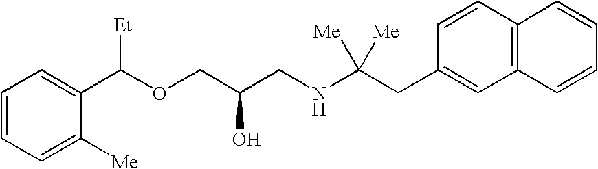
C1=C([Me])C(C(OCC(CNC(CC2=CC3=C(C=C2)C=CC=C3)([Me])[Me])O)[Et])=CC=C1
